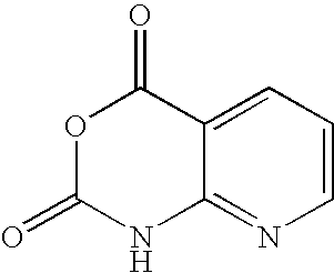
O1C(=O)NC2=NC=CC=C2C1=O
